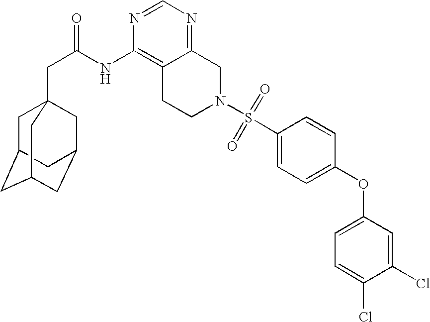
C1C2CC3CC(CC1(CC(=O)NC1=C4C(=NC=N1)CN(S(C1=CC=C(OC5=CC=C(Cl)C(Cl)=C5)C=C1)(=O)=O)CC4)C3)C2
